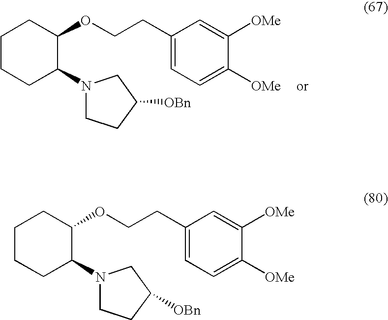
C1CCC(N2CCC([OBn])C2)C(OCCC2=CC=C([OMe])C([OMe])=C2)C1.C1CCC(N2CCC([OBn])C2)C(OCCC2=CC=C([OMe])C([OMe])=C2)C1
